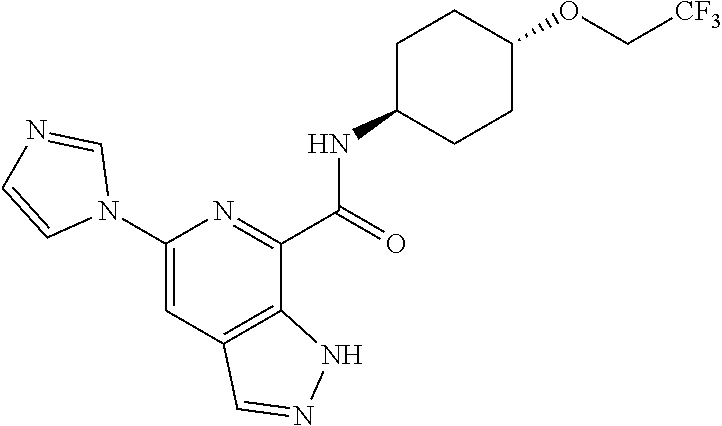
C1(N2C=NC=C2)=CC2=C(C(C(=O)NC3CCC(OC[CF3])CC3)=N1)NN=C2
